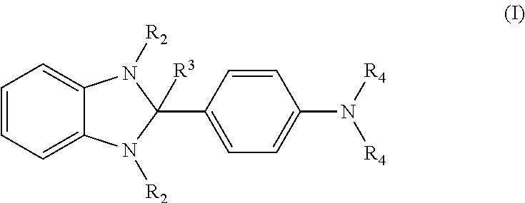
C1=CC=C2C(=C1)N([R2])C(C1=CC=C(N([R4])[R4])C=C1)([R3])N2[R2]
